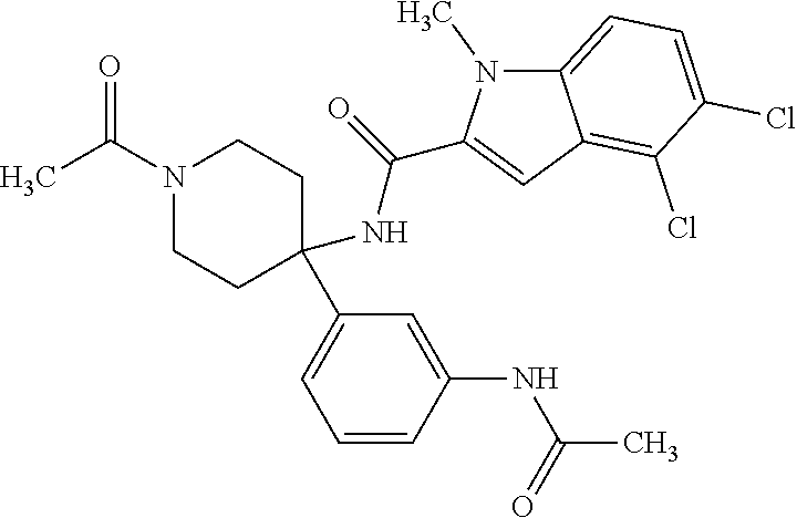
N1(C(C)=O)CCC(NC(=O)C2=CC3=C(Cl)C(Cl)=CC=C3N2C)(C2=CC=CC(NC(C)=O)=C2)CC1
